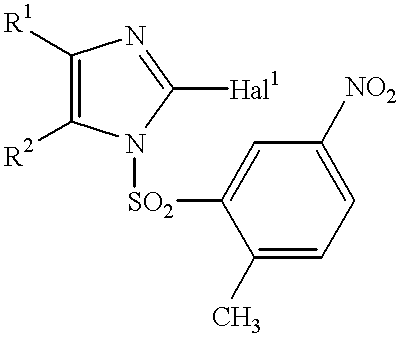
C1([R1])=C([R2])N([SO2]C2=CC([NO2])=CC=C2C)C([Hal1])=N1
